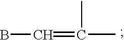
C(=C(C)C)B
